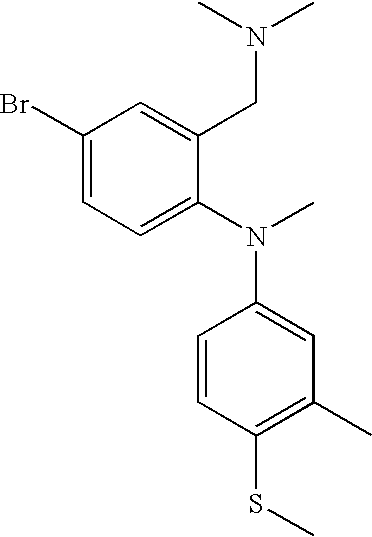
C1(Br)=CC=C(N(C2=CC(C)=C(SC)C=C2)C)C(CN(C)C)=C1
